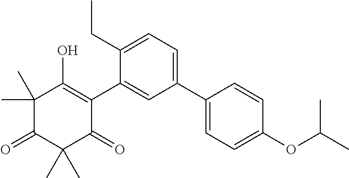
C1(C)(C)C(=O)C(C)(C)C(=O)C(C2=CC(C3=CC=C(OC(C)C)C=C3)=CC=C2CC)=C1O
